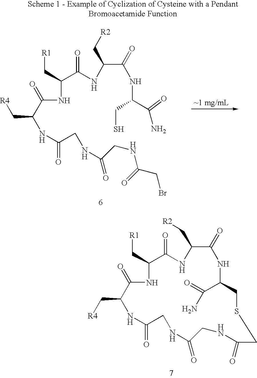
C(C(=O)NC(C(N)=O)CS)(C[R2])NC(=O)C(C[R1])NC(C(NC(CNC(CNC(CBr)=O)=O)=O)C[R4])=O.C1(C[R2])C(=O)NC(C(N)=O)CSCC(=O)NCC(=O)NCC(=O)NC(C[R4])C(=O)NC(C[R1])C(=O)N1
